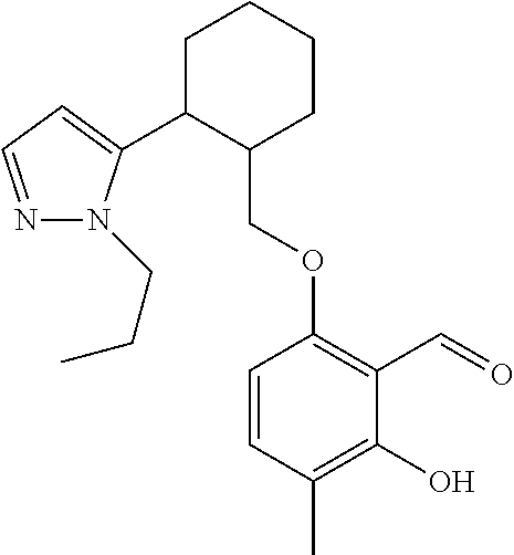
C1C(C2=CC=NN2CCC)C(COC2=C(C=O)C(O)=C(C)C=C2)CCC1
